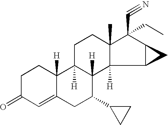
C1=C2C([H])(CCC1=O)C1([H])C([H])(C(C3CC3)C2)C2([H])C(C)(CC1)C(C#N)(CC)C1C2C1
